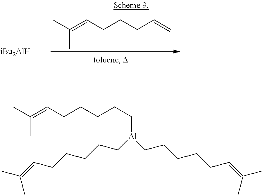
[iBu2AlH].CC(=CCCCC=C)C.CC(=CCCCCC[Al](CCCCCC=C(C)C)CCCCCC=C(C)C)C
